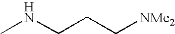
CNCCC[NMe2]
